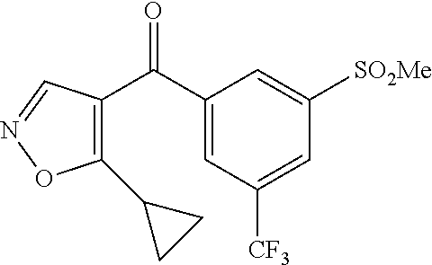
C1(C(C2=C(C3CC3)ON=C2)=O)=CC([CF3])=CC([SO2Me])=C1
